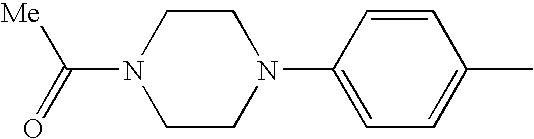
C1=CC(N2CCN(C([Me])=O)CC2)=CC=C1C
